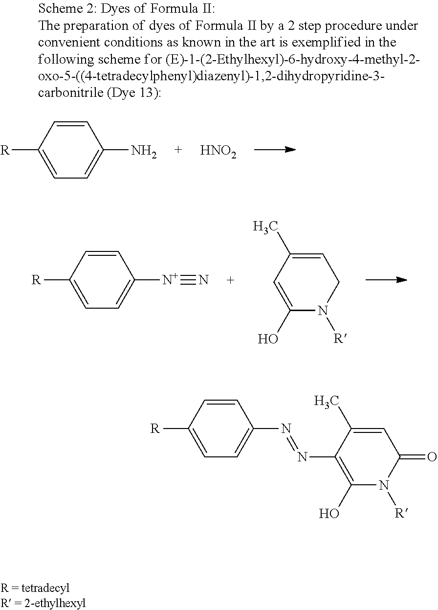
C1=C([R])C=CC(N)=C1.[HNO2].C1=C([R])C=CC([N+]#N)=C1.C1(O)=CC(C)=CCN1[R].C1([R])=CC=C(N=NC2=C(O)N([R])C(=O)C=C2C)C=C1
